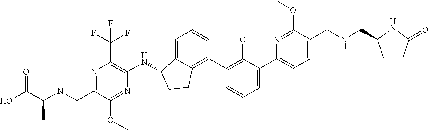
N1=C(CN(C(C(O)=O)C)C)C(OC)=NC(NC2C3=CC=CC(C4=C(Cl)C(C5=CC=C(CNCC6CCC(=O)N6)C(OC)=N5)=CC=C4)=C3CC2)=C1C(F)(F)F
